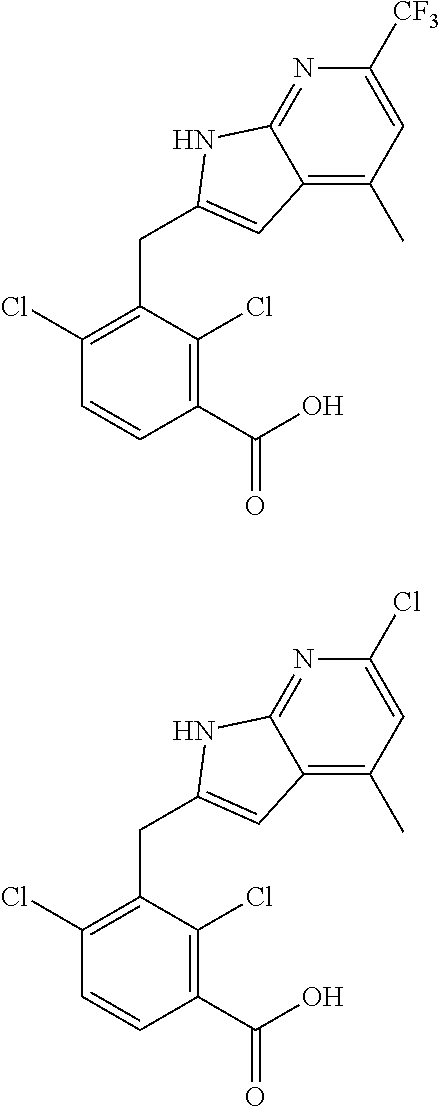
C1(Cl)=C(CC2=CC3=C(C)C=C([CF3])N=C3N2)C(Cl)=C(C(O)=O)C=C1.C1(Cl)=C(CC2=CC3=C(C)C=C(Cl)N=C3N2)C(Cl)=C(C(O)=O)C=C1
